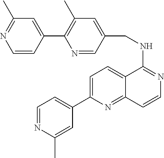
C1=NC(C)=CC(C2=CC=C3C(=N2)C=CN=C3NCC2=CC(C)=C(C3=CC(C)=NC=C3)N=C2)=C1
